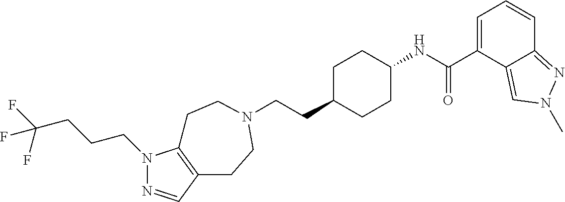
C(CC1CCC(NC(C2=CC=CC3=NN(C)C=C23)=O)CC1)N1CCC2=C(N(CCCC(F)(F)F)N=C2)CC1
